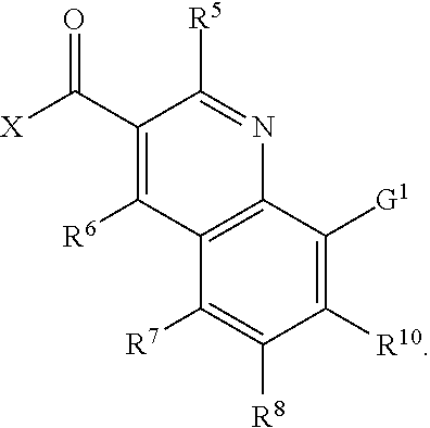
C1([R7])=C([R8])C([R10])=C([G1])C2=C1C([R6])=C(C([X])=O)C([R5])=N2
